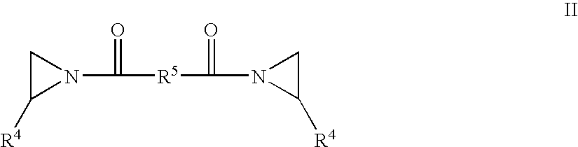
C1C([R4])N1C(=O)[R5]C(=O)N1C([R4])C1
